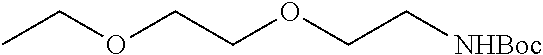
O(CCOCC[NHBoc])CC
